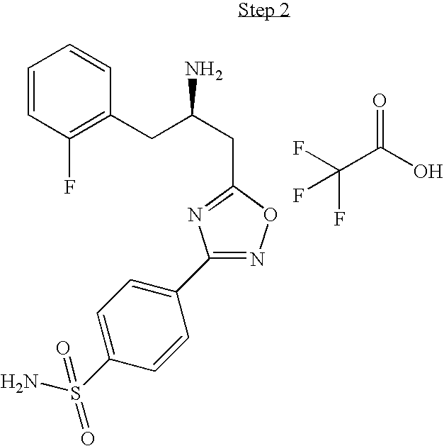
C1=CC(F)=C(CC(CC2=NC(C3=CC=C(S(N)(=O)=O)C=C3)=NO2)N)C=C1.FC(F)(C(=O)O)F
